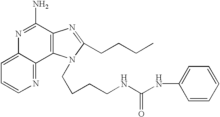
C1=C2C(=NC=C1)C1=C(C(N)=N2)N=C(CCCC)N1CCCCNC(NC1=CC=CC=C1)=O
